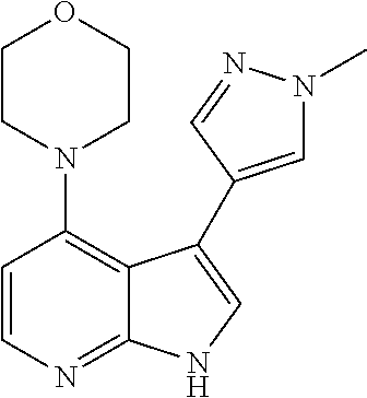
C1=CN=C2C(=C1N1CCOCC1)C(C1=CN(C)N=C1)=CN2
